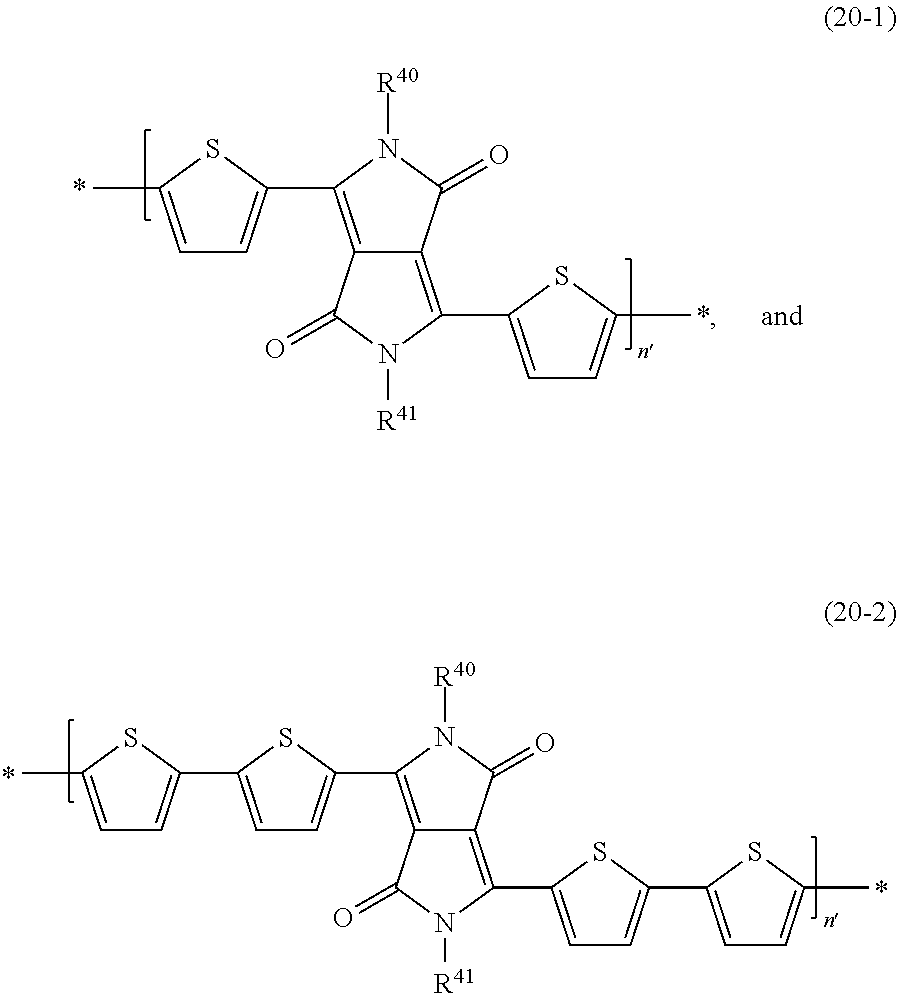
C1=C(C)SC(C2=C3C(=C(C4=CC=C(C)S4)N([R41])C3=O)C(=O)N2[R40])=C1.C1=C(C2=CC=C(C)S2)SC(C2=C3C(=C(C4=CC=C(C5=CC=C(C)S5)S4)N([R41])C3=O)C(=O)N2[R40])=C1
